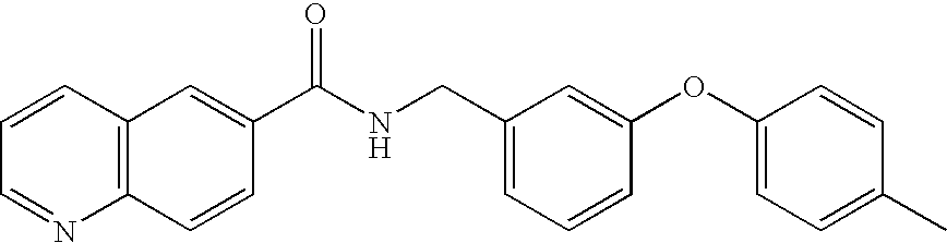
C12=C(C=C(C(NCC3=CC=CC(OC4=CC=C(C)C=C4)=C3)=O)C=C1)C=CC=N2
